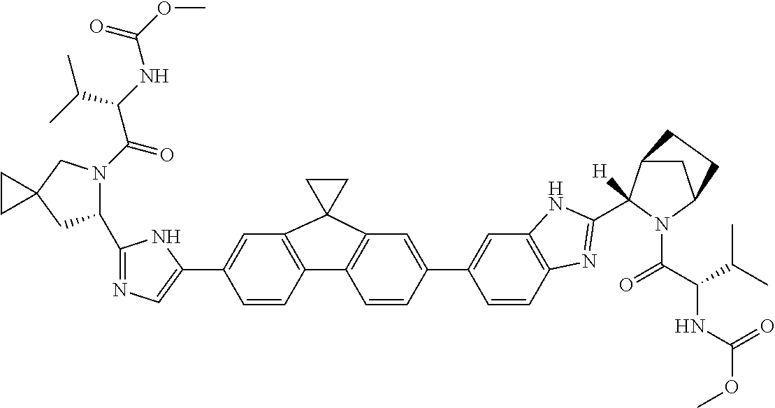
C1=CC2=C(C=C1C1=CN=C(C3N(C(C(C(C)C)NC(=O)OC)=O)CC4(C3)CC4)N1)C1(C3=C2C=CC(C2=CC4=C(C=C2)N=C(C2([H])C5CC(N2C(=O)C(C(C)C)NC(OC)=O)CC5)N4)=C3)CC1
